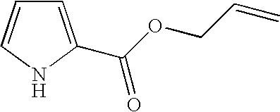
C1=C(C(OCC=C)=O)NC=C1
